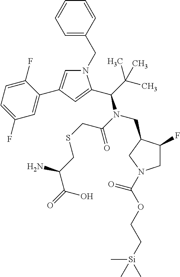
N1(CC2=CC=CC=C2)C=C(C2=CC(F)=CC=C2F)C=C1C(C(C)(C)C)N(CC1C(F)CN(C(=O)OCC[Si](C)(C)C)C1)C(=O)CSCC(N)C(=O)O
